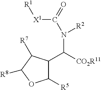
C1([R5])C(C([CO2R11])N(C(=O)[X1][R1])[R2])C([R7])C([R8])O1
